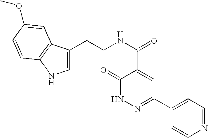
C1(=O)NN=C(C2=CC=NC=C2)C=C1C(NCCC1=CNC2=C1C=C(OC)C=C2)=O
